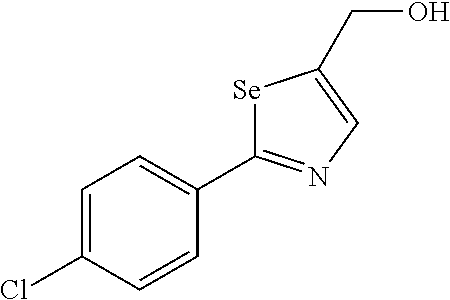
C1=C(Cl)C=CC(C2=NC=C(CO)[Se]2)=C1
